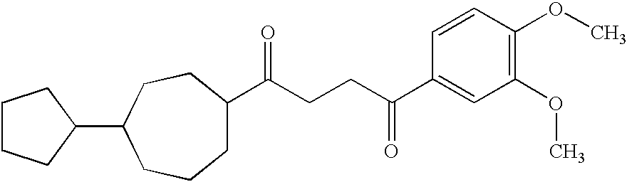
C(CCC(C1=CC(OC)=C(OC)C=C1)=O)(=O)C1CCCC(C2CCCC2)CC1
